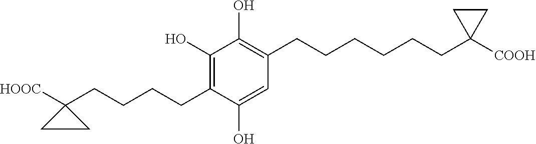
C1(O)=C(CCCCCCC2([COOH])CC2)C=C(O)C(CCCCC2([HOOC])CC2)=C1O
